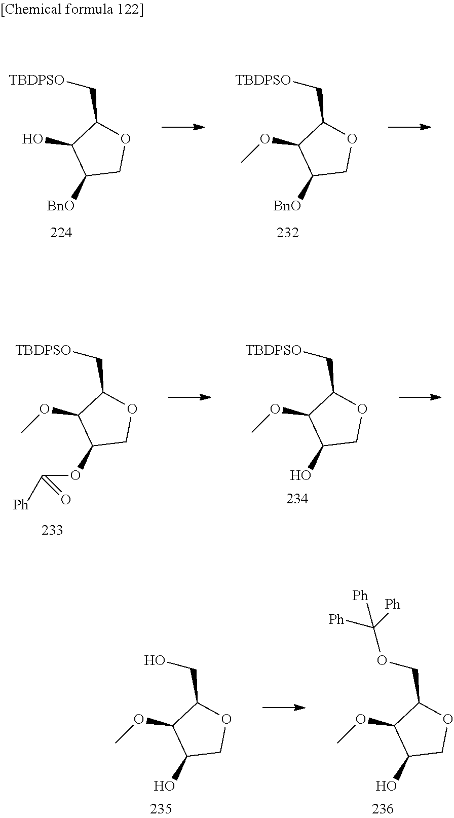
C1([BnO])COC(C[TBDPSO])C1O.C1([BnO])COC(C[TBDPSO])C1OC.C1(OC([Ph])=O)COC(C[TBDPSO])C1OC.C1(O)COC(C[TBDPSO])C1OC.C1(O)COC(CO)C1OC.C1(O)COC(COC([Ph])([Ph])[Ph])C1OC
